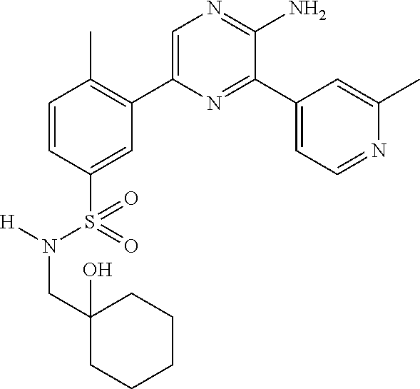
C1=CC(S(=O)(N([H])CC2(O)CCCCC2)=O)=CC(C2=CN=C(N)C(C3=CC=NC(C)=C3)=N2)=C1C
